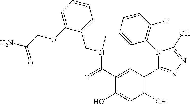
C1(O)=C(C2=NN=C(O)N2C2=C(F)C=CC=C2)C=C(C(=O)N(CC2=CC=CC=C2OCC(N)=O)C)C(O)=C1
